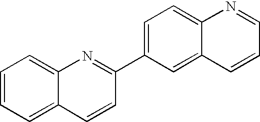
C1=CC=C2C(=C1)N=C(C1=CC=C3C(=C1)C=CC=N3)C=C2
